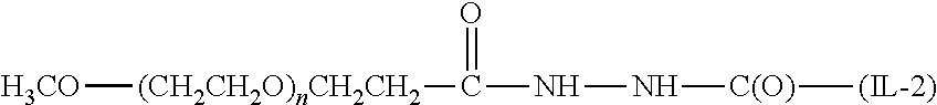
[H3CO][(CH2CH2O)nCH2CH2]C(NN[C(O)][(IL-2)])=O
